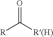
[R]C([R(H)])=O
